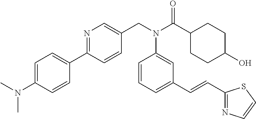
C1=C(N(C)C)C=CC(C2=NC=C(CN(C(C3CCC(O)CC3)=O)C3=CC(C=CC4=NC=CS4)=CC=C3)C=C2)=C1
